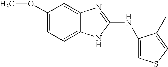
C1(OC)=CC=C2C(=C1)N=C(NC1=CSC=C1C)N2
